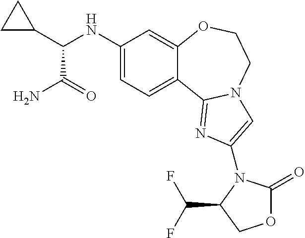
C1(NC(C2CC2)C(=O)N)=CC=C2C(=C1)OCCN1C2=NC(N2C(=O)OCC2C(F)F)=C1
